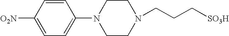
C1=CC(N2CCN(CCC[SO3H])CC2)=CC=C1[O2N]
